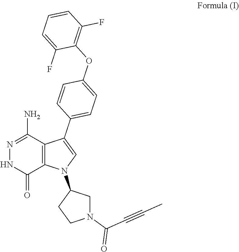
N1=C(N)C2=C(C(=O)N1)N(C1CCN(C(C#CC)=O)C1)C=C2C1=CC=C(OC2=C(F)C=CC=C2F)C=C1
